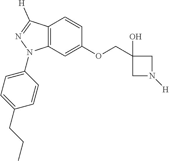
C1(OCC2(O)CN([H])C2)=CC2=C(C=C1)C([H])=NN2C1=CC=C(CCC)C=C1
